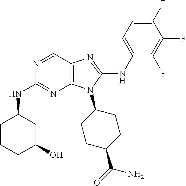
N1=CC2=C(N=C1NC1CCCC(O)C1)N(C1CCC(C(=O)N)CC1)C(NC1=CC=C(F)C(F)=C1F)=N2
